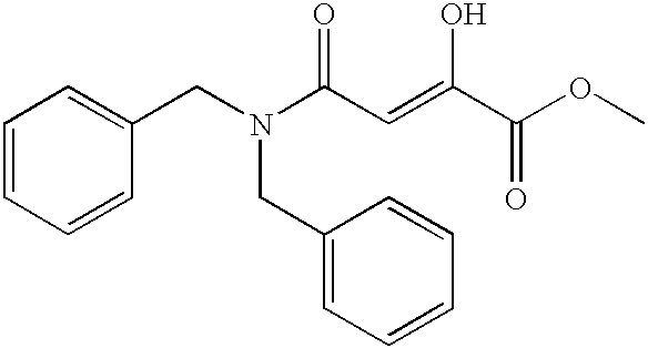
C1=CC=CC(CN(C(C=C(C(OC)=O)O)=O)CC2=CC=CC=C2)=C1
